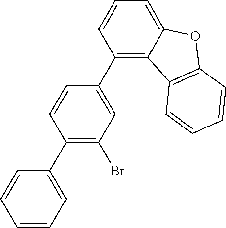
C1=CC=C(C2=C(Br)C=C(C3=C4C(=CC=C3)OC3=C4C=CC=C3)C=C2)C=C1
